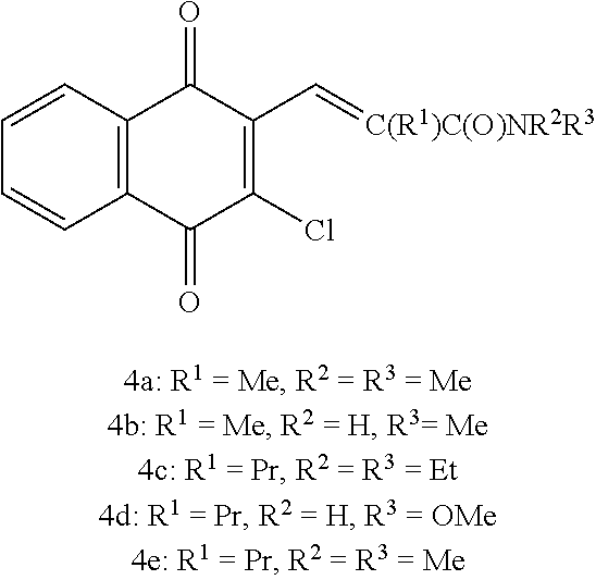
C12=C(C(=O)C(Cl)=C(C=[C(R1)C(O)NR2R3])C1=O)C=CC=C2
